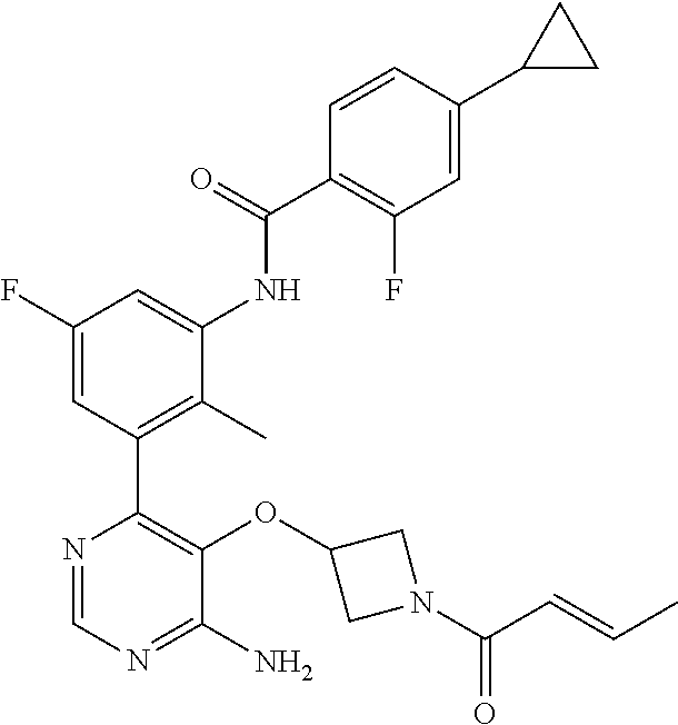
C1(F)=CC(C2=C(OC3CN(C(=O)C=CC)C3)C(N)=NC=N2)=C(C)C(NC(C2=C(F)C=C(C3CC3)C=C2)=O)=C1
